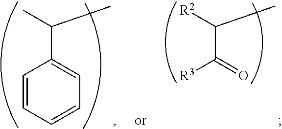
C1=CC=CC=C1C(C)C.[R3]C(=O)C([R2])C
